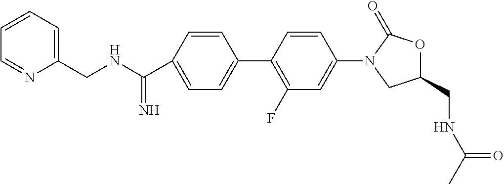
C1=C(C(NCC2=CC=CC=N2)=N)C=CC(C2=C(F)C=C(N3CC(CNC(C)=O)OC3=O)C=C2)=C1
